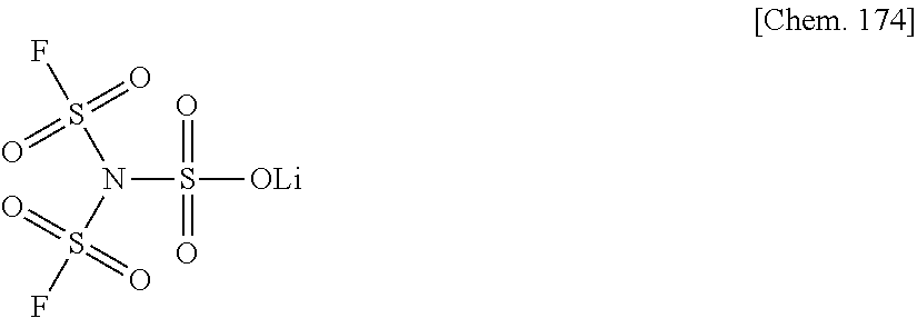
N(S([OLi])(=O)=O)(S(F)(=O)=O)S(F)(=O)=O
